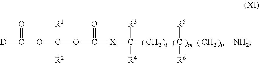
[D]C(OC(OC([X]C(CC(C[NH2])([R5])[R6])([R3])[R4])=O)([R1])[R2])=O
